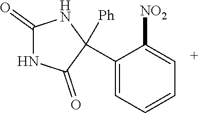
C1(=O)NC(=O)C(C2=CC=CC=C2[NO2])([Ph])N1
